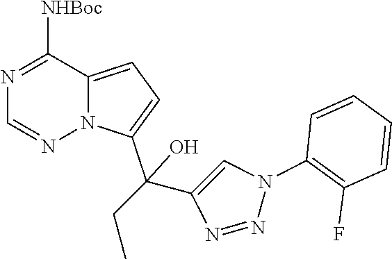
C1([NHBoc])=NC=NN2C1=CC=C2C(O)(CC)C1=CN(C2=C(F)C=CC=C2)N=N1
